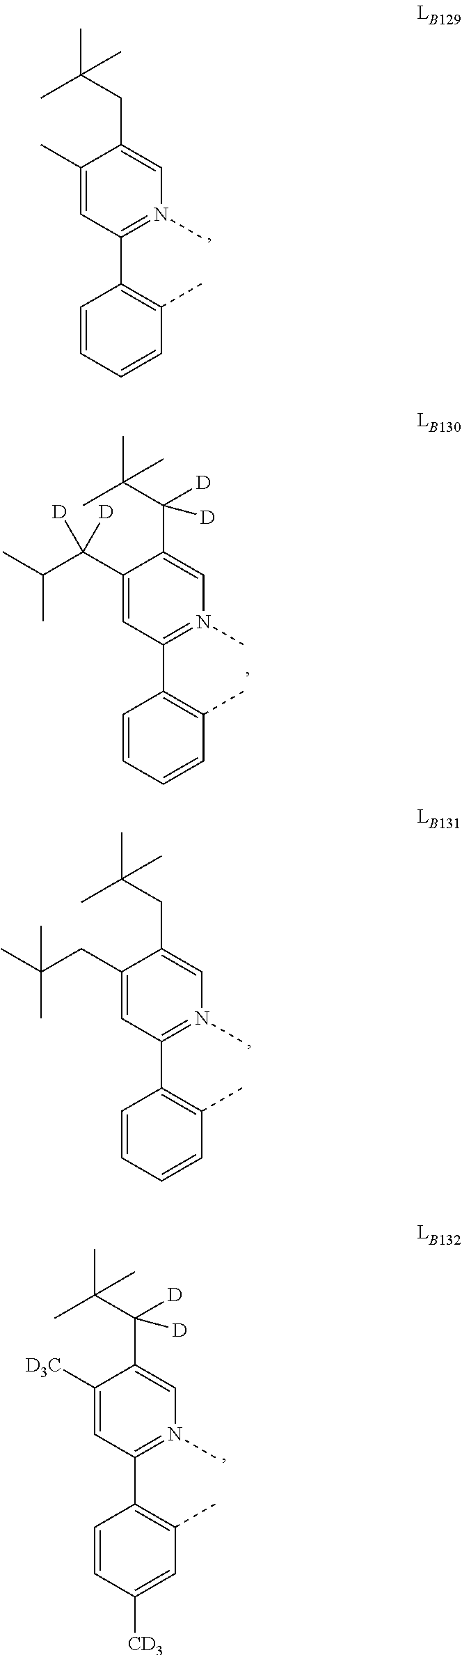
C1(CC(C)(C)C)=CC(C2=C(C)C=CC=C2)=N(C)C=C1CC(C)(C)C.C1(C)=CC(C2=C(C)C=CC=C2)=N(C)C=C1CC(C)(C)C.C1([D3C])=CC(C2=C(C)C=C([CD3])C=C2)=N(C)C=C1C(C(C)(C)C)([D])[D].C1(C(C(C)C)([D])[D])=CC(C2=C(C)C=CC=C2)=N(C)C=C1C(C(C)(C)C)([D])[D]
